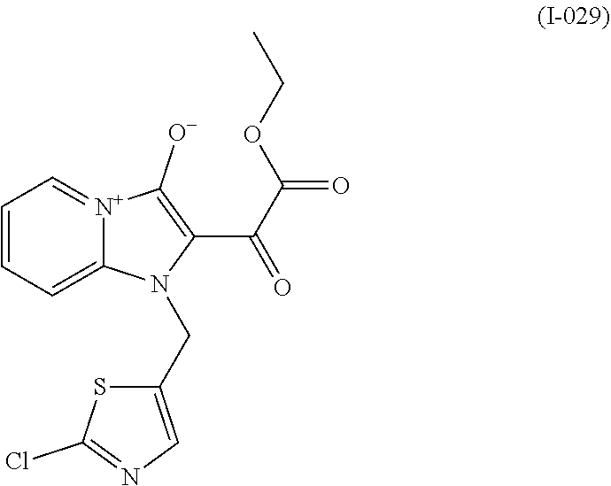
C1=CC=C2[N+](=C1)C([O-])=C(C(C(=O)OCC)=O)N2CC1=CN=C(Cl)S1
